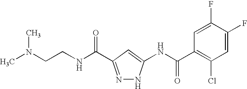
N(C(=O)C1=NNC(NC(C2=C(Cl)C=C(F)C(F)=C2)=O)=C1)CCN(C)C
